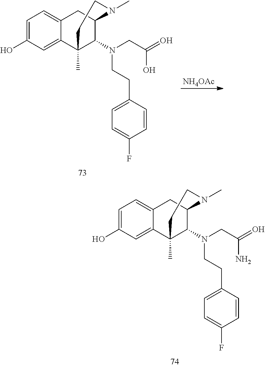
[NH4OAc].C1=C(O)C=C2C(=C1)CC1C(N(CCC3=CC=C(F)C=C3)CC(O)=O)C2(C)CCN1C.C1=C(O)C=C2C(=C1)CC1C(N(CCC3=CC=C(F)C=C3)CC(N)=O)C2(C)CCN1C
